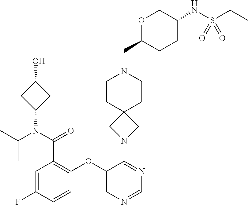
C1=C(F)C=CC(OC2=CN=CN=C2N2CC3(C2)CCN(CC2CCC(NS(CC)(=O)=O)CO2)CC3)=C1C(N(C(C)C)C1CC(O)C1)=O
